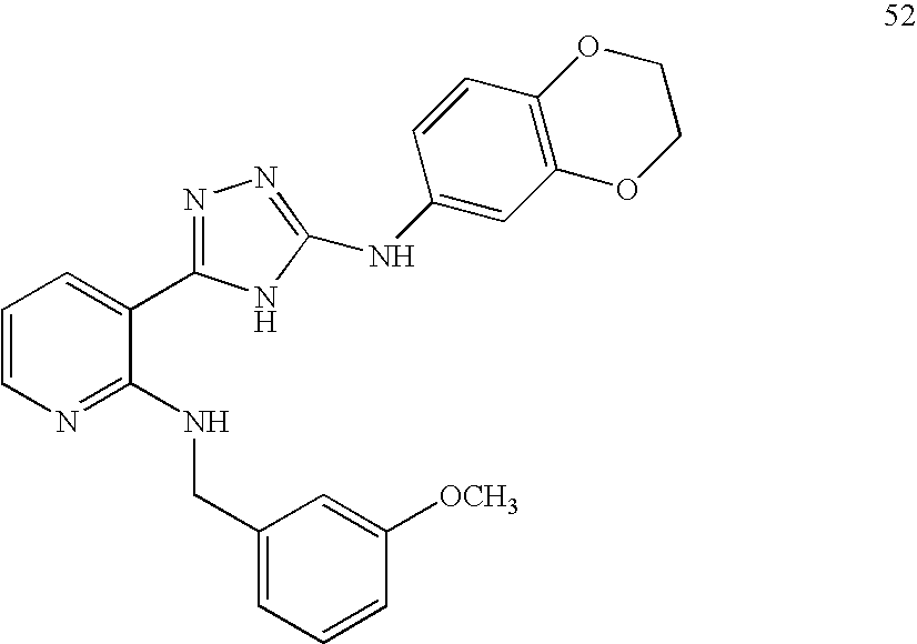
C1=CN=C(NCC2=CC=CC([OCH3])=C2)C(C2=NN=C(NC3=CC4=C(C=C3)OCCO4)N2)=C1
